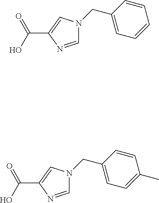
C1=NC(C(O)=O)=CN1CC1=CC=CC=C1.C1=NC(C(O)=O)=CN1CC1=CC=C(C)C=C1
